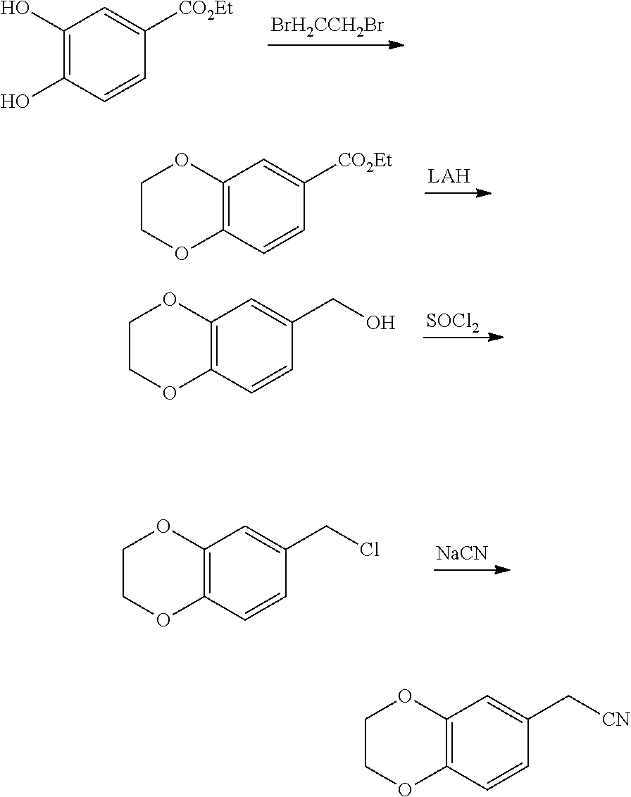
[BrH2CCH2Br].C1(O)=C(O)C=CC([CO2Et])=C1.C12=C(OCCO1)C=C([CO2Et])C=C2.C12=C(OCCO1)C=C(CO)C=C2.[SOCl2].C1=C(CCl)C=CC2=C1OCCO2.[NaCN].C12=C(C=C(C[CN])C=C1)OCCO2
